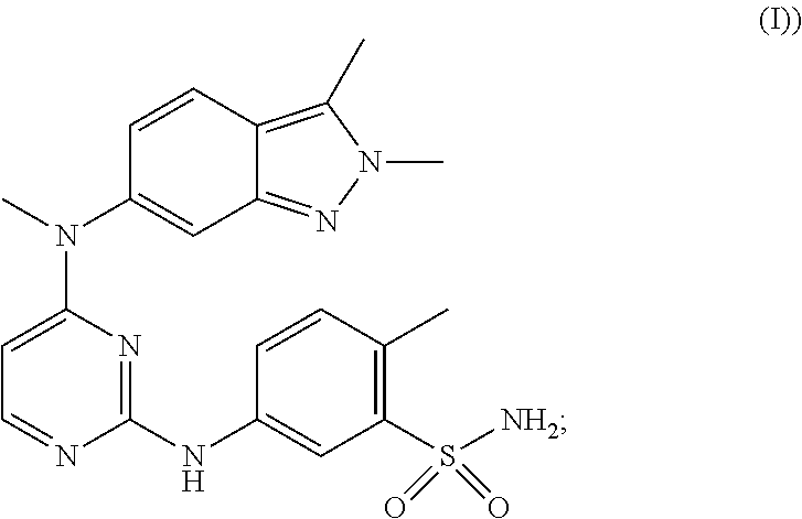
C1(N(C)C2=CC=NC(NC3=CC(S(=O)([NH2])=O)=C(C)C=C3)=N2)=CC2=NN(C)C(C)=C2C=C1
